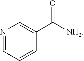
N1=CC=CC(C([NH2])=O)=C1
